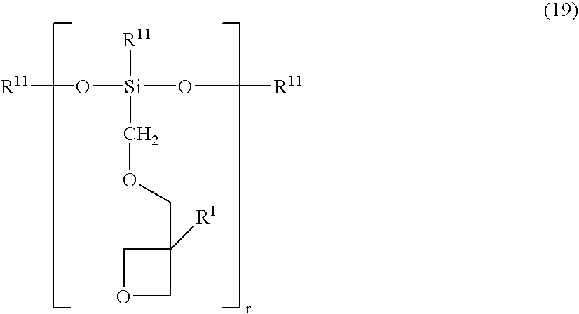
[R11]O[Si](O[R11])(COCC1([R1])COC1)[R11]
